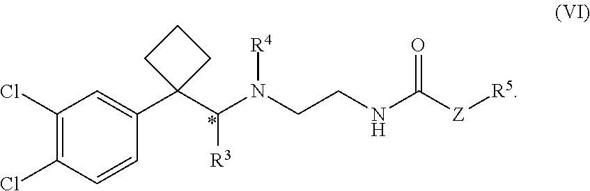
C1=CC(Cl)=C(Cl)C=C1C1(C(N(CCNC([Z][R5])=O)[R4])[R3])CCC1
